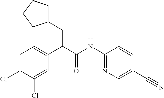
C1=C(Cl)C(Cl)=CC=C1C(C(NC1=NC=C(C#N)C=C1)=O)CC1CCCC1
